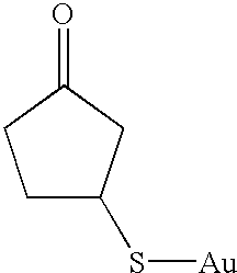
S([Au])C1CCC(=O)C1
